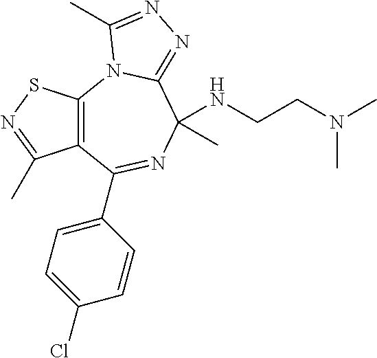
C12=C(N3C(=NN=C3C)C(C)(NCCN(C)C)N=C1C1=CC=C(Cl)C=C1)SN=C2C
